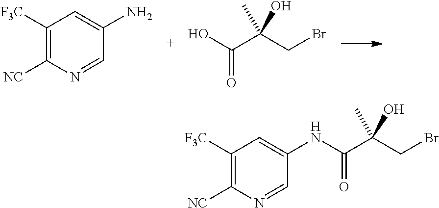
C1([F3C])=C([NC])N=CC(N)=C1.C(C(CBr)(O)C)(O)=O.C1=NC([NC])=C([F3C])C=C1NC(C(CBr)(O)C)=O
